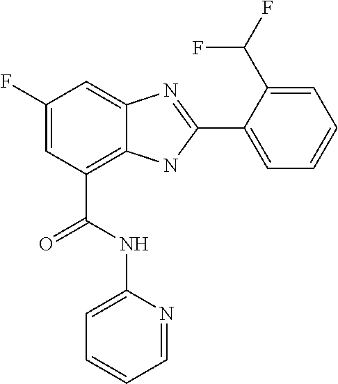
C1(F)=CC(C(=O)NC2=CC=CC=N2)=C2C(=C1)N=C(C1=CC=CC=C1C(F)F)N2
